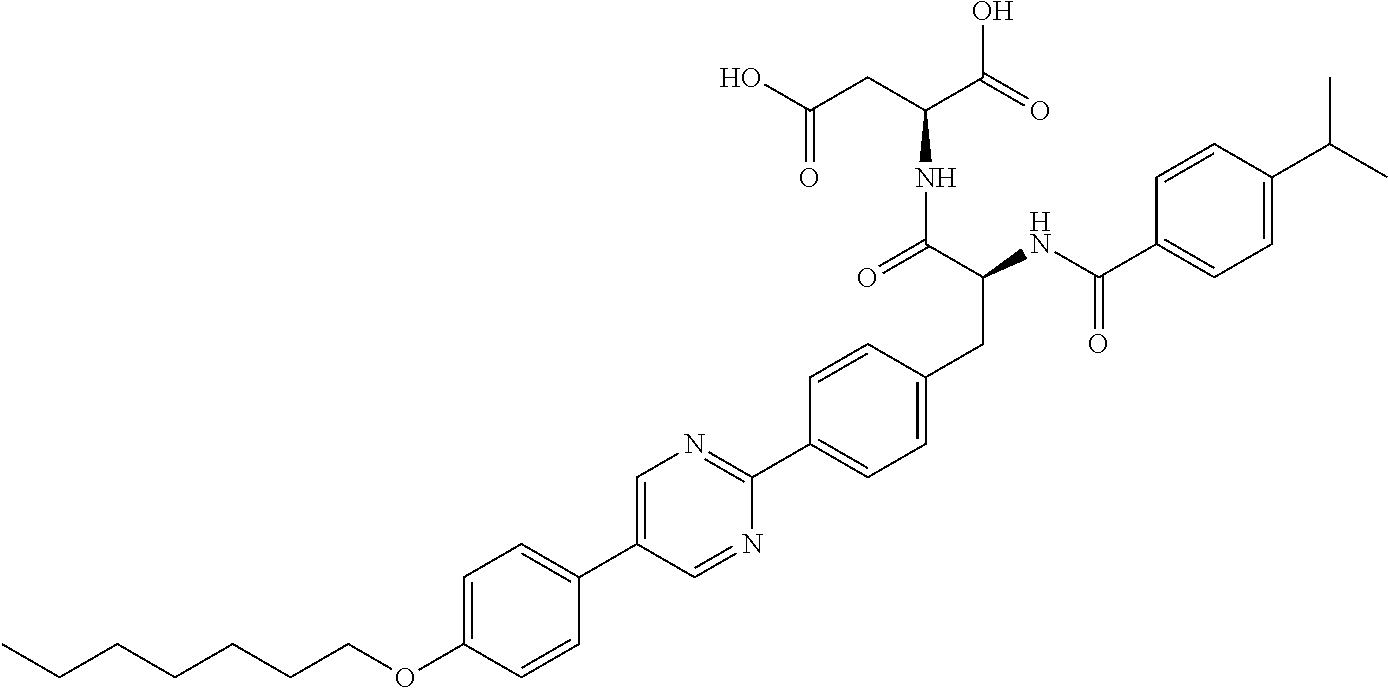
CCCCCCCOC1=CC=C(C2=CN=C(C3=CC=C(CC(NC(C4=CC=C(C(C)C)C=C4)=O)C(=O)NC(CC(O)=O)C(O)=O)C=C3)N=C2)C=C1
